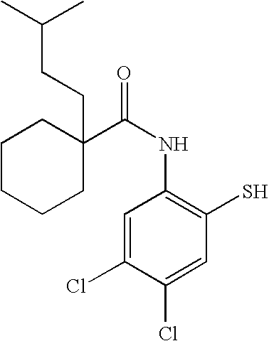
C1=C(Cl)C(Cl)=CC(S)=C1NC(=O)C1(CCC(C)C)CCCCC1
